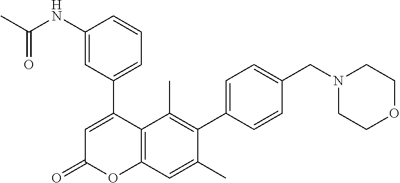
C1(C2=CC(=O)OC3=C2C(C)=C(C2=CC=C(CN4CCOCC4)C=C2)C(C)=C3)=CC=CC(NC(C)=O)=C1
